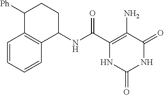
C1([Ph])C2=C(C(NC(C3=C(N)C(=O)NC(=O)N3)=O)CC1)C=CC=C2
